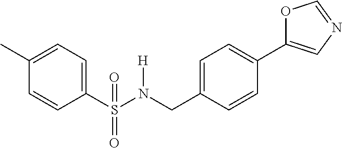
C1(S(N(CC2=CC=C(C3=CN=CO3)C=C2)[H])(=O)=O)=CC=C(C)C=C1
